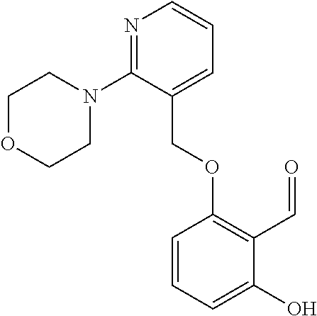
C1OCCN(C2=NC=CC=C2COC2=C(C=O)C(O)=CC=C2)C1
